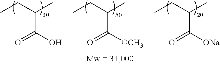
C(C(CC)C)(O)=O.C(C(CC)C)([OCH3])=O.C(C(CC)C)([ONa])=O
